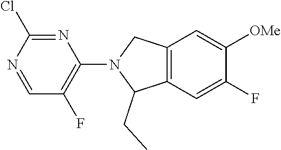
N1(C2=C(F)C=NC(Cl)=N2)C(CC)C2=C(C1)C=C([OMe])C(F)=C2
